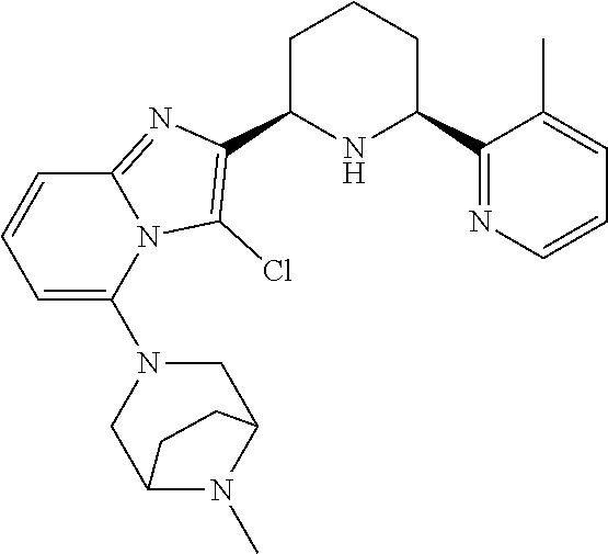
C1C(C2=C(Cl)N3C(=N2)C=CC=C3N2CC3N(C)C(C2)CC3)NC(C2=NC=CC=C2C)CC1
